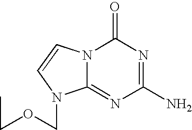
C1(N)=NC(=O)N2C(=N1)N(COCC)C=C2
